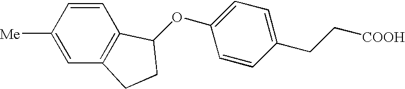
C1=CC([Me])=CC2=C1C(OC1=CC=C(CC[COOH])C=C1)CC2
